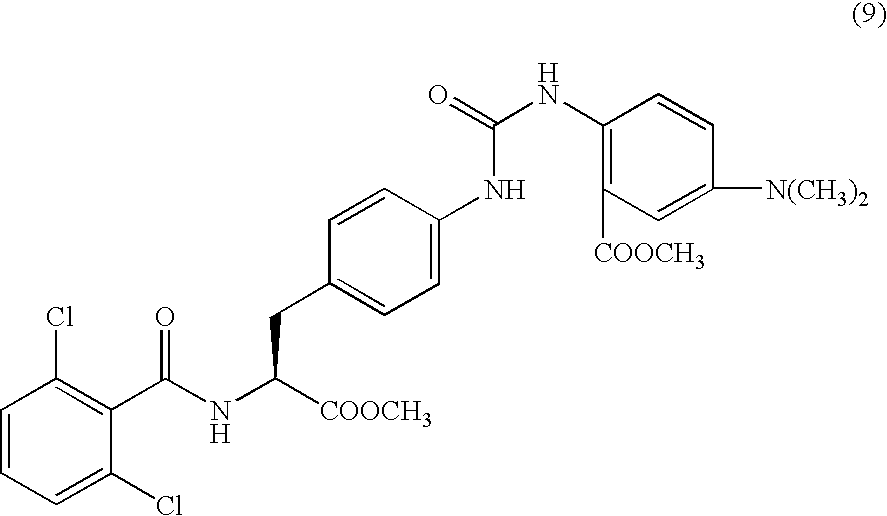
C1=CC=C(Cl)C(C(NC([COOCH3])CC2=CC=C(NC(NC3=C([COOCH3])C=C([N(CH3)2])C=C3)=O)C=C2)=O)=C1Cl
